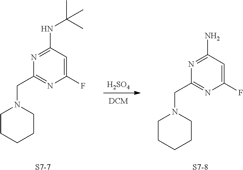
[H2SO4].C1(F)=CC(N)=NC(CN2CCCCC2)=N1.[S7-8].C1(F)=CC(NC(C)(C)C)=NC(CN2CCCCC2)=N1.[S7-7]
